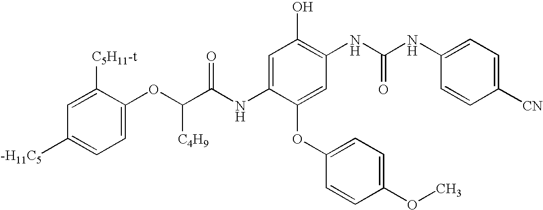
C1=C(NC(C(OC2=CC=C([-H11C5])C=C2[C5H11-t])[C4H9])=O)C(OC2=CC=C(OC)C=C2)=CC(NC(=O)NC2=CC=C([CN])C=C2)=C1O
